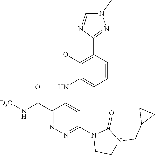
C1(C(N[D3C])=O)=NN=C(N2CCN(CC3CC3)C2=O)C=C1NC1=CC=CC(C2=NN(C)C=N2)=C1OC
